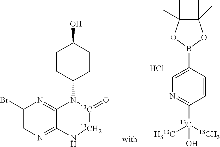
C1(Br)=CN=C2C(=N1)N(C1CCC(O)CC1)[13C](=O)[13CH2]N2.Cl.[13C](O)([13CH3])([H313C])C1=NC=C(B2OC(C)(C)C(C)(C)O2)C=C1
